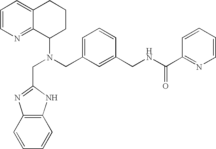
N(CC1=CC=CC(CNC(C2=NC=CC=C2)=O)=C1)(C1CCCC2=CC=CN=C12)CC1=NC2=C(C=CC=C2)N1
